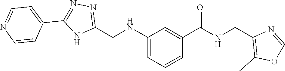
N(C(C1=CC(NCC2=NN=C(C3=CC=NC=C3)N2)=CC=C1)=O)CC1=C(C)OC=N1
